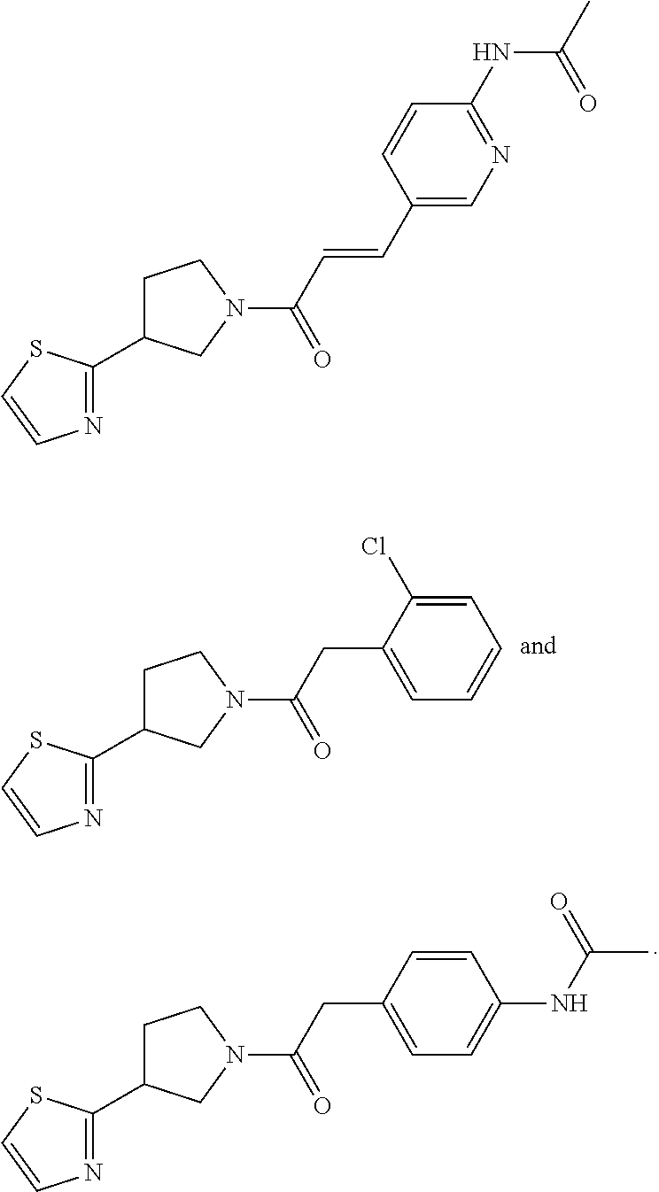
N1=C(C2CCN(C(CC3=CC=CC=C3Cl)=O)C2)SC=C1.N1=C(C2CCN(C(CC3=CC=C(NC(=O)C)C=C3)=O)C2)SC=C1.N1=C(C2CCN(C(C=CC3=CN=C(NC(=O)C)C=C3)=O)C2)SC=C1
